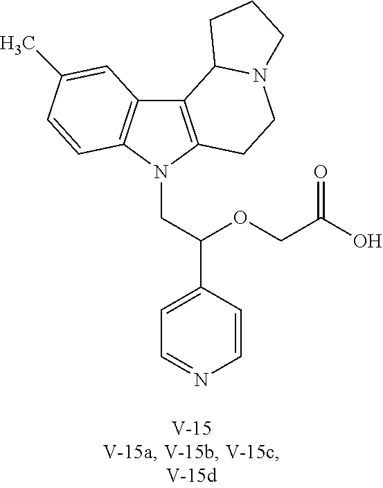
C12=C(N(CC(C3=CC=NC=C3)OCC(=O)O)C3=C1C=C(C)C=C3)CCN1C2CCC1
